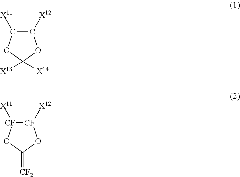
C1([X12])=C([X11])OC([X14])([X13])O1.[CF]1([X12])[CF]([X11])OC(=[CF2])O1
